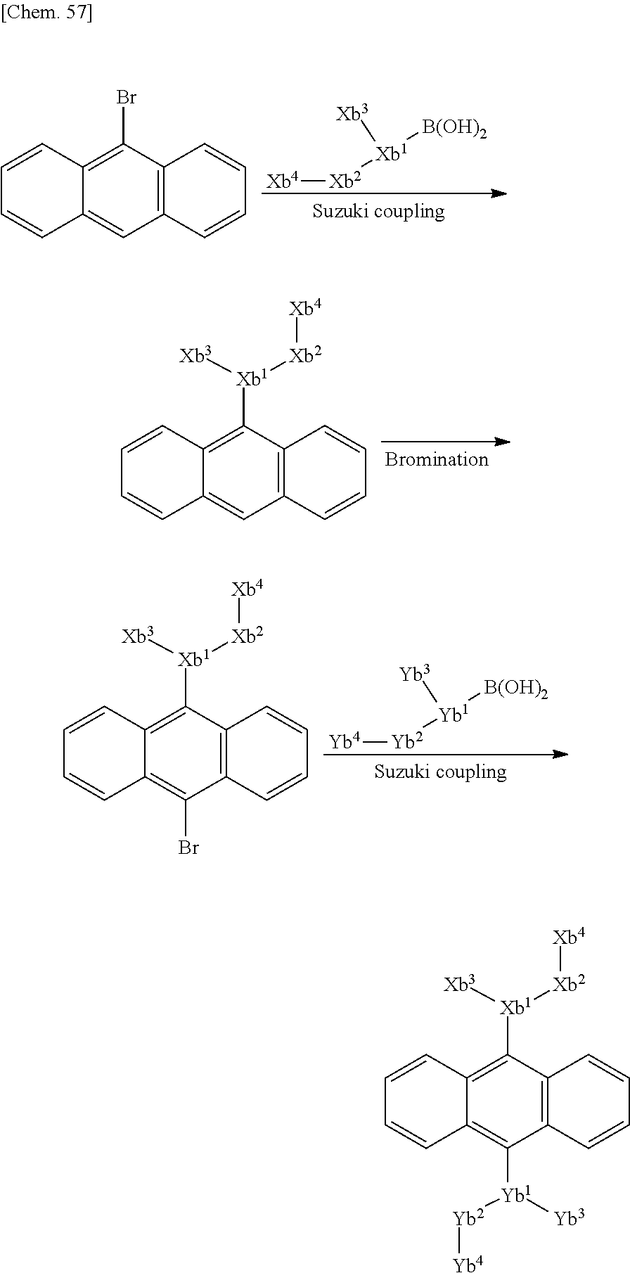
[Xb4][Xb2][Xb1]([B(OH)2])[Xb3].C12=C(C(Br)=C3C(=C1)C=CC=C3)C=CC=C2.C12=C(C([Xb1]([Xb3])[Xb2][Xb4])=C3C(=C1)C=CC=C3)C=CC=C2.[Yb4][Yb2][Yb1]([B(OH)2])[Yb3].C12=C(C([Xb1]([Xb3])[Xb2][Xb4])=C3C(=C1Br)C=CC=C3)C=CC=C2.C12=C(C([Xb1]([Xb3])[Xb2][Xb4])=C3C(=C1[Yb1]([Yb2][Yb4])[Yb3])C=CC=C3)C=CC=C2
